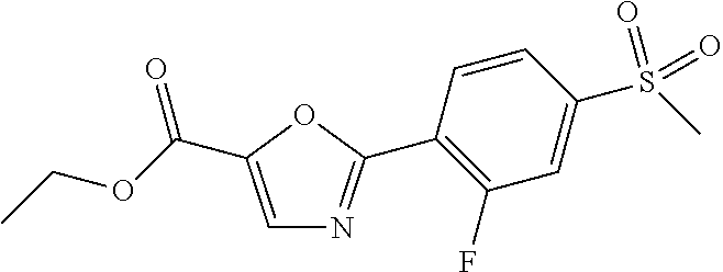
C1=C(C(OCC)=O)OC(C2=C(F)C=C(S(=O)(=O)C)C=C2)=N1
